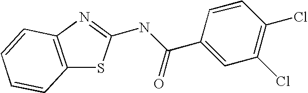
C12=C(N=C(NC(C3=CC(Cl)=C(Cl)C=C3)=O)S1)C=CC=C2
